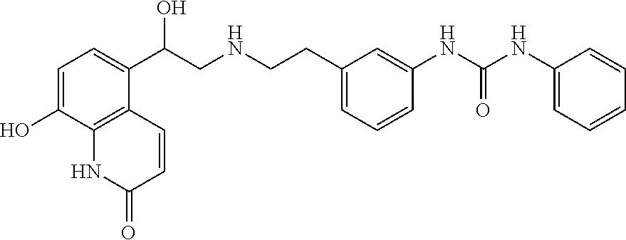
C1=C(O)C2=C(C(C(CNCCC3=CC=CC(NC(NC4=CC=CC=C4)=O)=C3)O)=C1)C=CC(=O)N2
